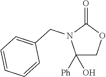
C1([Ph])(O)COC(=O)N1CC1=CC=CC=C1
